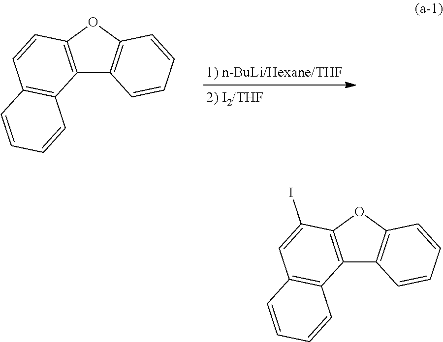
C12=C(OC3=C1C=CC=C3)C=CC1=C2C=CC=C1.C12=C(OC3=C1C=CC=C3)C(I)=CC1=C2C=CC=C1
